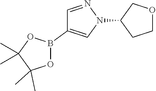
C1=NN(C2CCOC2)C=C1B1OC(C)(C)C(C)(C)O1
